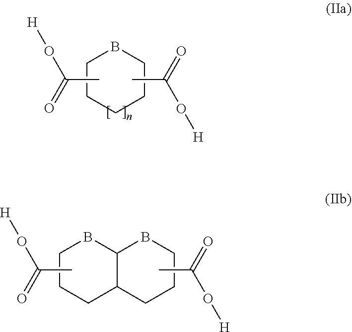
C1CCBC2C1CCCB2.CC(O[H])=O.C(=O)(O[H])C.C1CCBCC1.CC(O[H])=O.CC(=O)O[H]
